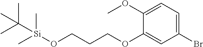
C1(Br)=CC=C(OC)C(OCCCO[Si](C)(C)C(C)(C)C)=C1
